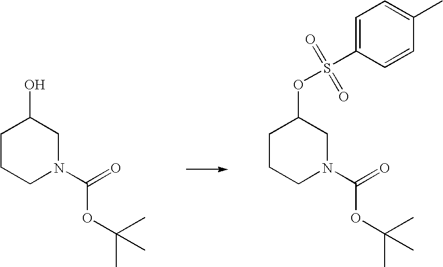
OC1CCCN(C(=O)OC(C)(C)C)C1.O(C1CCCN(C(=O)OC(C)(C)C)C1)S(C1=CC=C(C)C=C1)(=O)=O
